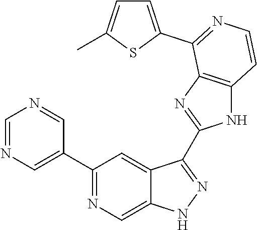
C1=NC=C(C2=NC=C3C(=C2)C(C2=NC4=C(N2)C=CN=C4C2=CC=C(C)S2)=NN3)C=N1
